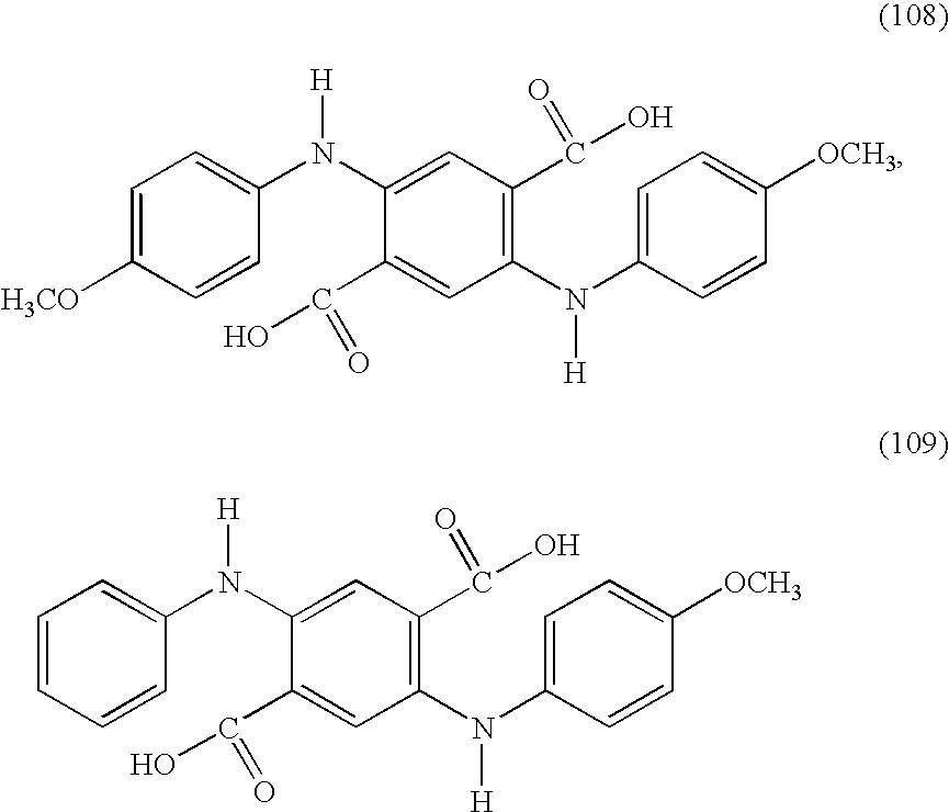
C1=CC([H3CO])=CC=C1N(C1=CC(C(=O)O)=C(N(C2=CC=C([OCH3])C=C2)[H])C=C1C(O)=O)[H].C1=CC=CC=C1N(C1=CC(C(=O)O)=C(N(C2=CC=C([OCH3])C=C2)[H])C=C1C(O)=O)[H]
